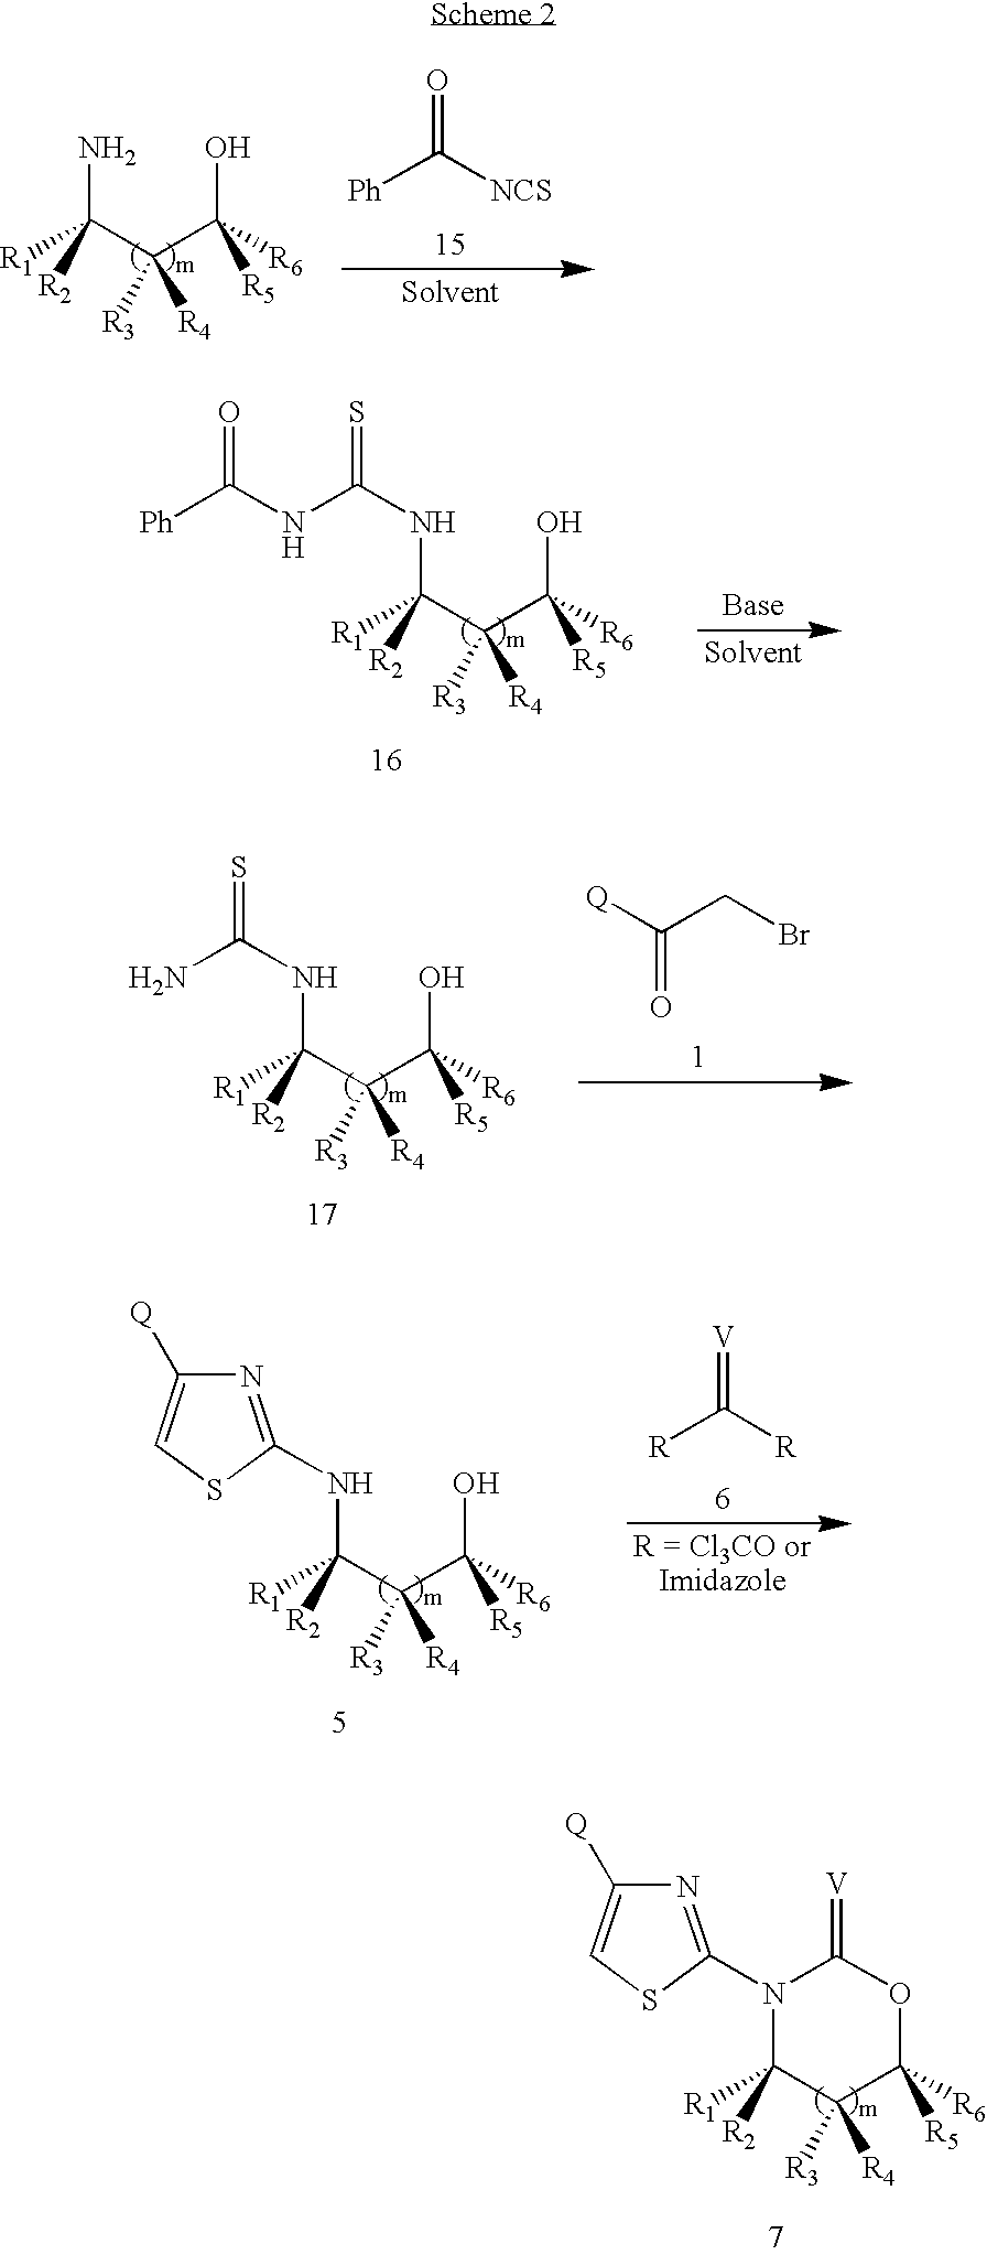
[R1]C(C(C([R6])([R5])O)([R3])[R4])([R2])N.O=C([NCS])[Ph].[R1]C(C(C([R6])([R5])O)([R3])[R4])([R2])NC(NC([Ph])=O)=S.[R1]C(C(C([R6])([R5])O)([R3])[R4])([R2])NC(N)=S.[Q]C(CBr)=O.[R1]C(C(C([R6])([R5])O)([R3])[R4])([R2])NC1=NC([Q])=CS1.[V]=C([R])[R].[R1]C1([R2])C([R3])([R4])C([R6])([R5])OC(=[V])N1C1=NC([Q])=CS1
